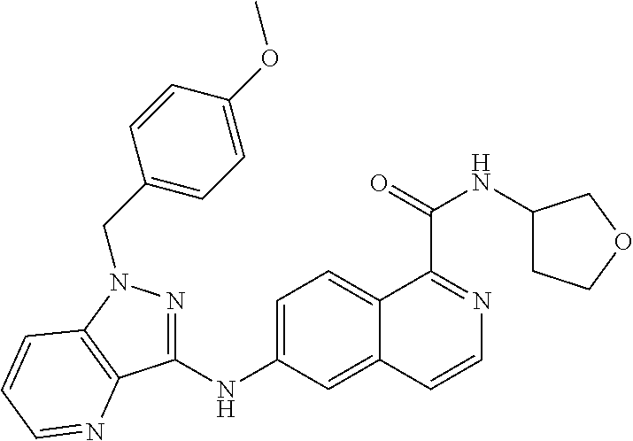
C1=C(NC2=NN(CC3=CC=C(OC)C=C3)C3=C2N=CC=C3)C=C2C(=C1)C(C(=O)NC1CCOC1)=NC=C2
